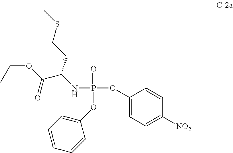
C1(OP(=O)(OC2=CC=CC=C2)NC(C(OCC)=O)CCSC)=CC=C([NO2])C=C1
